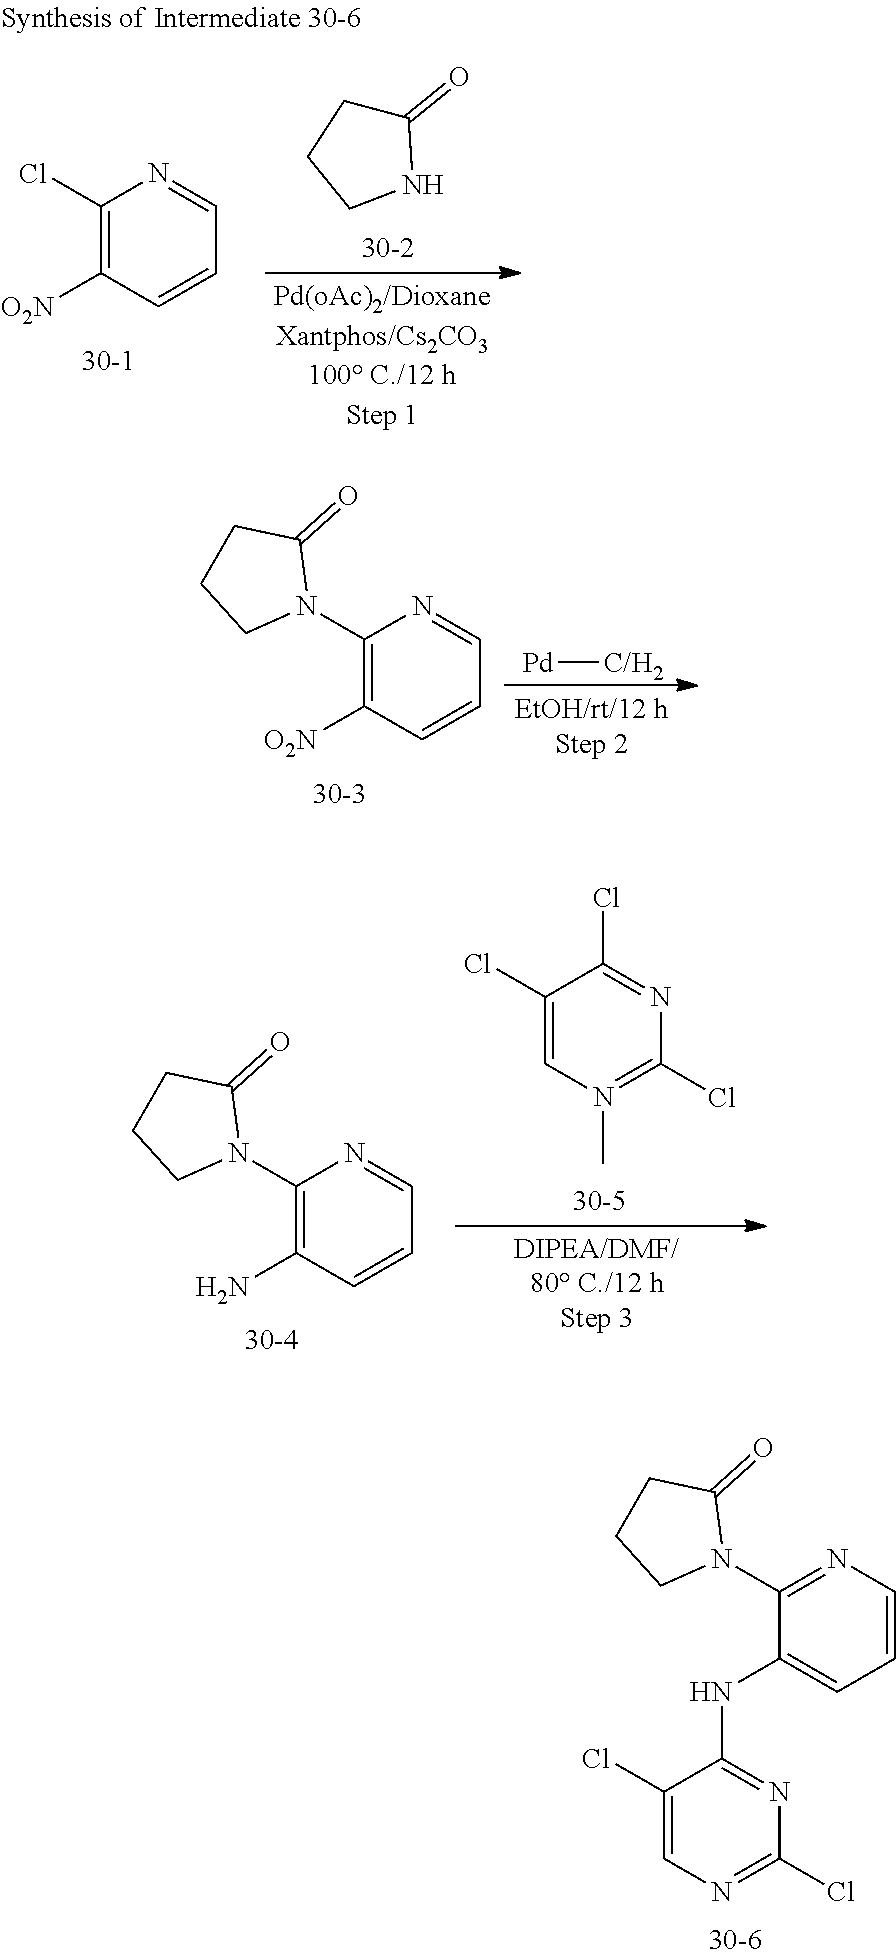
C1(=O)CCCN1.C1([O2N])=C(Cl)N=CC=C1.N1(C2=C([O2N])C=CC=N2)C(=O)CCC1.[Pd][C/H2].C1(Cl)=N(C)C=C(Cl)C(Cl)=N1.N1(C2=C(N)C=CC=N2)C(=O)CCC1.C1(Cl)=NC=C(Cl)C(NC2=CC=CN=C2N2C(=O)CCC2)=N1
